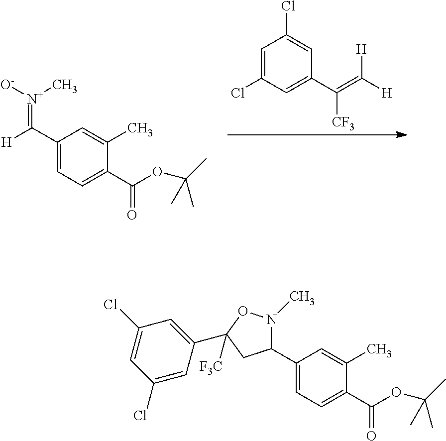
C1=C(C(OC(C)(C)C)=O)C(C)=CC(C([H])=[N+]([O-])C)=C1.C1=C(C(=C([H])[H])[CF3])C=C(Cl)C=C1Cl.C1=C(C(OC(C)(C)C)=O)C(C)=CC(C2N(C)OC(C3=CC(Cl)=CC(Cl)=C3)([F3C])C2)=C1
